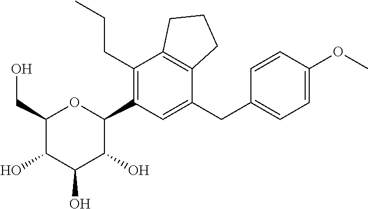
C1(CO)C(O)C(O)C(O)C(C2=C(CCC)C3=C(C(CC4=CC=C(OC)C=C4)=C2)CCC3)O1
